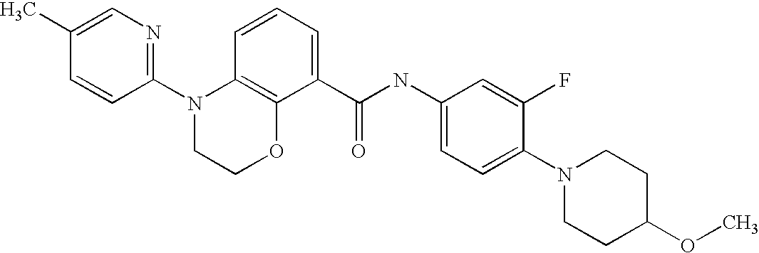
C1(N2CCOC3=C2C=CC=C3C(NC2=CC=C(N3CCC(OC)CC3)C(F)=C2)=O)=NC=C(C)C=C1
